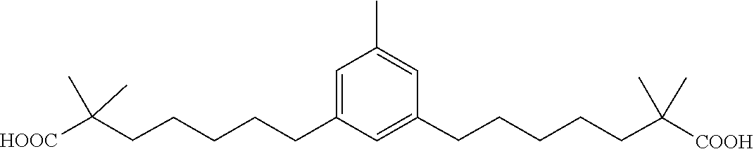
C1(C)=CC(CCCCCC(C)(C)[COOH])=CC(CCCCCC(C)(C)[HOOC])=C1
